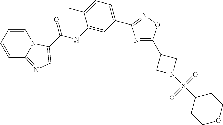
C1=CC=CC2=NC=C(C(NC3=CC(C4=NOC(C5CN(S(C6CCOCC6)(=O)=O)C5)=N4)=CC=C3C)=O)N12
